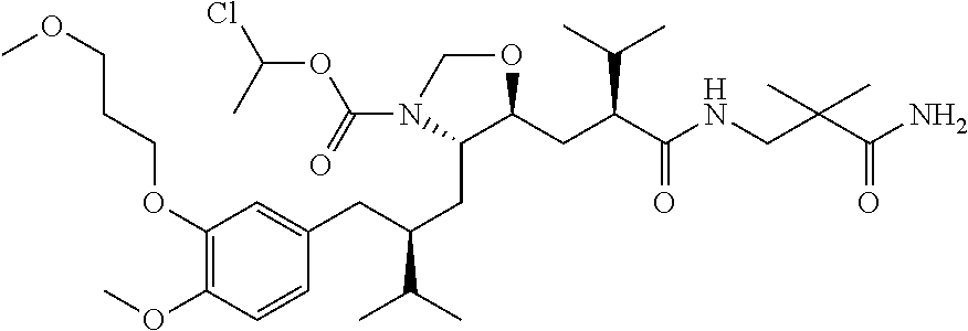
ClC(OC(N1C(CC(CC2=CC(OCCCOC)=C(OC)C=C2)C(C)C)C(CC(C(=O)NCC(C(=O)N)(C)C)C(C)C)OC1)=O)C
